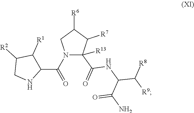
C1(C(N2C(C(=O)NC(C([R9])[R8])C(N)=O)([R13])C([R7])C([R6])C2)=O)C([R1])C([R2])CN1
